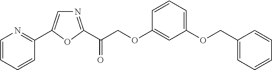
N1=C(C(COC2=CC(OCC3=CC=CC=C3)=CC=C2)=O)OC(C2=NC=CC=C2)=C1
